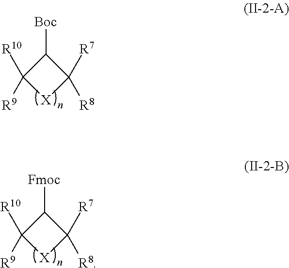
C1([R10])([R9])[X]C([R7])([R8])C1[Boc].C1([R10])([R9])[X]C([R7])([R8])C1[Fmoc]
